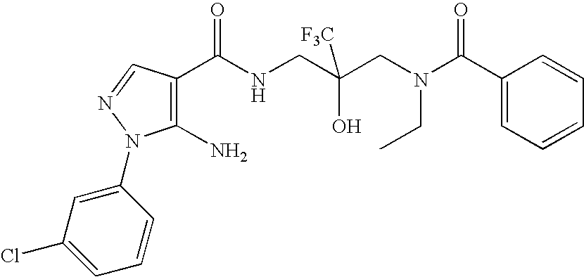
C1(C(NCC(CN(C(C2=CC=CC=C2)=O)CC)(O)[F3C])=O)=C(N)N(C2=CC(Cl)=CC=C2)N=C1
